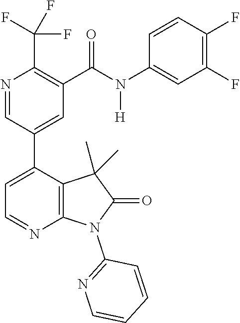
N1=CC(C2=CC=NC3=C2C(C)(C)C(=O)N3C2=NC=CC=C2)=CC(C(N(C2=CC(F)=C(F)C=C2)[H])=O)=C1C(F)(F)F
